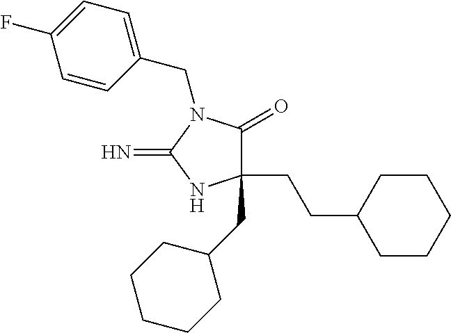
C1(CCC2CCCCC2)(CC2CCCCC2)C(=O)N(CC2=CC=C(F)C=C2)C(=N)N1
